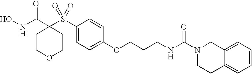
C1COCCC1(C(NO)=O)S(C1=CC=C(OCCCNC(N2CCC3=CC=CC=C3C2)=O)C=C1)(=O)=O
